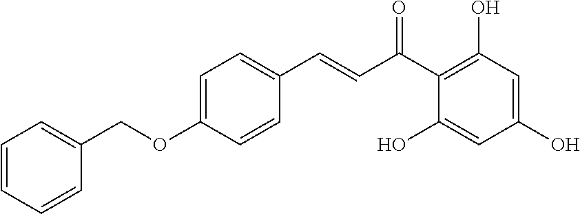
C(C(C1=C(O)C=C(O)C=C1O)=O)=CC1=CC=C(OCC2=CC=CC=C2)C=C1
